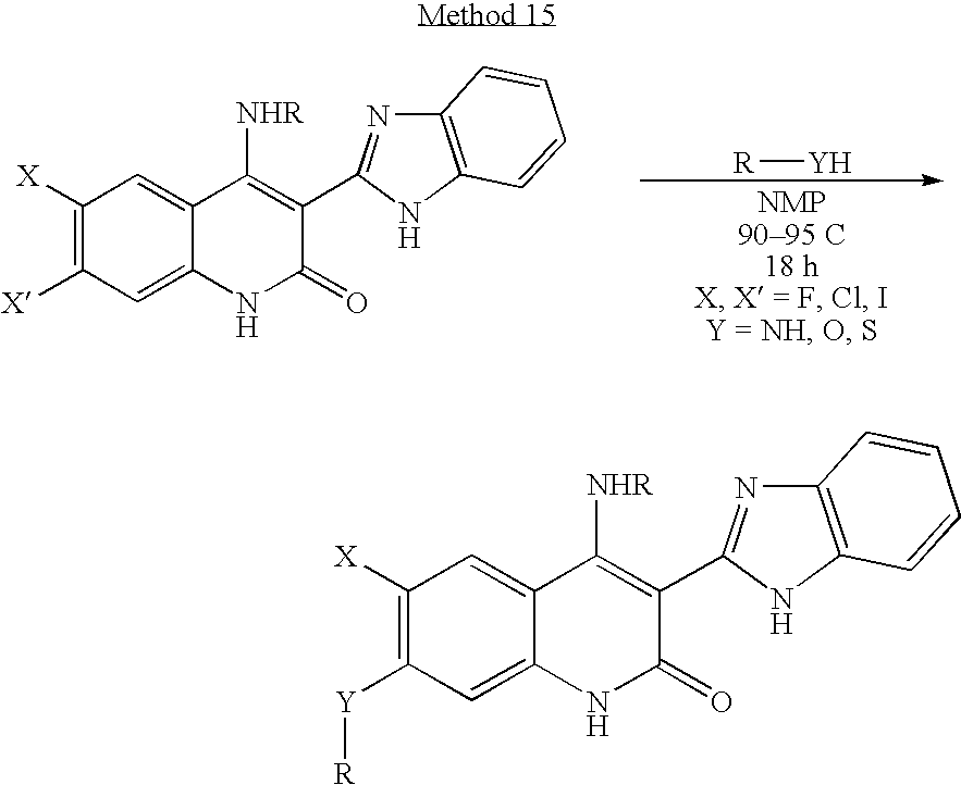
C12=CC([Y][R])=C([X])C=C1C([NHR])=C(C1=NC3=C(N1)C=CC=C3)C(=O)N2.C12=CC([X])=C([X])C=C1C([NHR])=C(C1=NC3=C(N1)C=CC=C3)C(=O)N2.[R][Y]
